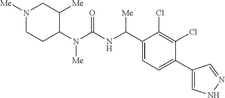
C1(N(C(NC(C2=CC=C(C3=CNN=C3)C(Cl)=C2Cl)[Me])=O)[Me])C([Me])CN([Me])CC1
